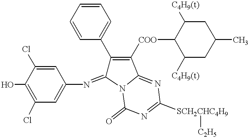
C1=C(Cl)C(O)=C(Cl)C=C1N=C1C(C2=CC=CC=C2)=C([COO]C2C([C4H9(t)])CC(C)CC2[C4H9(t)])C2=NC([SCH2CHC4H9][C2H5])=NC(=O)N12
